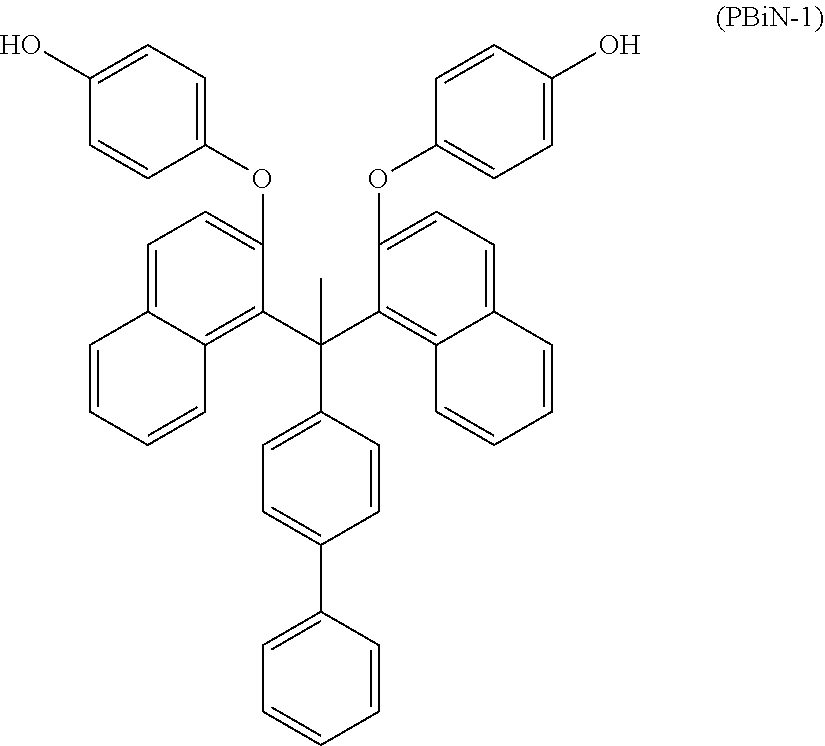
C1(OC2=CC=C(O)C=C2)=CC=C2C(=C1C(C1=C3C(=CC=C1OC1=CC=C(O)C=C1)C=CC=C3)(C1=CC=C(C3=CC=CC=C3)C=C1)C)C=CC=C2
